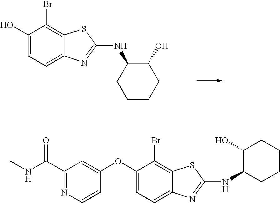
C1(O)=CC=C2C(=C1Br)SC(NC1CCCCC1O)=N2.C1(OC2=CC(C(NC)=O)=NC=C2)=CC=C2C(=C1Br)SC(NC1CCCCC1O)=N2
